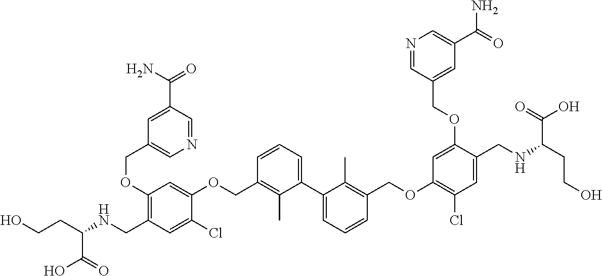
C1(OCC2=CN=CC(C(N)=O)=C2)=C(CNC(CCO)C(O)=O)C=C(Cl)C(OCC2=C(C)C(C3=CC=CC(COC4=C(Cl)C=C(CNC(CCO)C(O)=O)C(OCC5=CC(C(=O)N)=CN=C5)=C4)=C3C)=CC=C2)=C1
